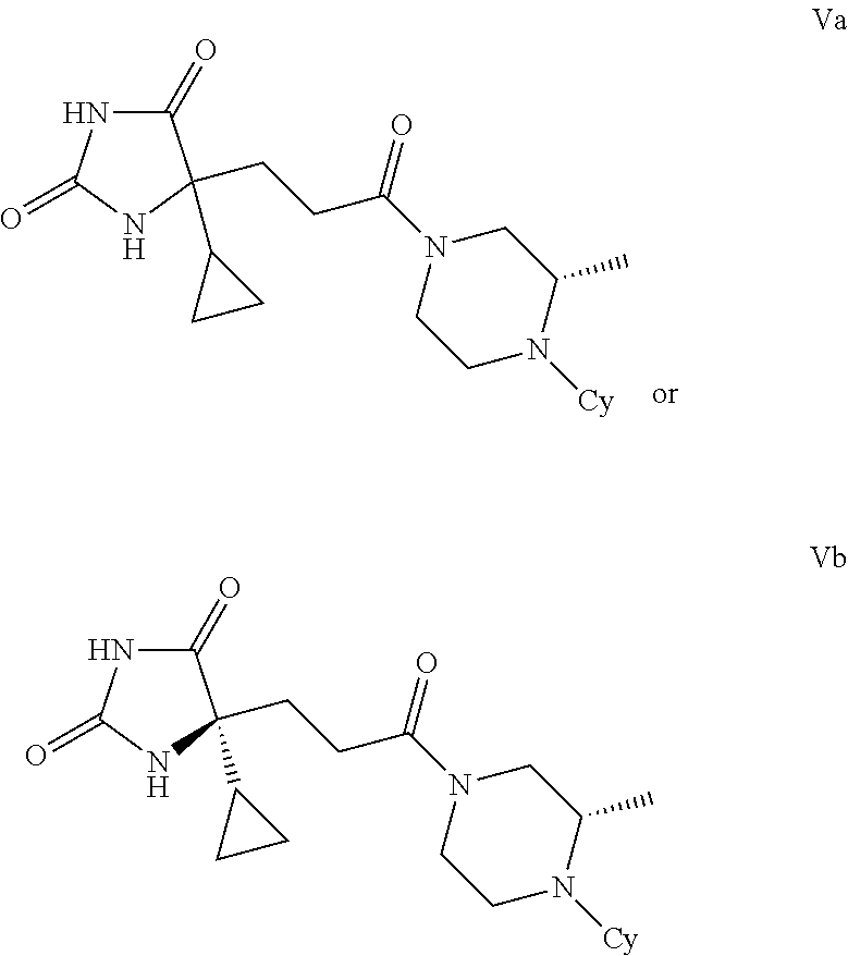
N1C(=O)C(C2CC2)(CCC(N2CCN([Cy])C(C)C2)=O)NC1=O.N1C(=O)C(C2CC2)(CCC(N2CCN([Cy])C(C)C2)=O)NC1=O
